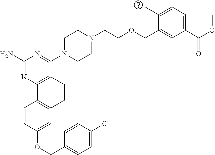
C1(N)=NC2=C(C(N3CCN(CCOCC4=CC(C(OC)=O)=CC=C4C)CC3)=N1)CCC1=C2C=CC(OCC2=CC=C(Cl)C=C2)=C1
